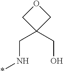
C(N*)C1(CO)COC1
